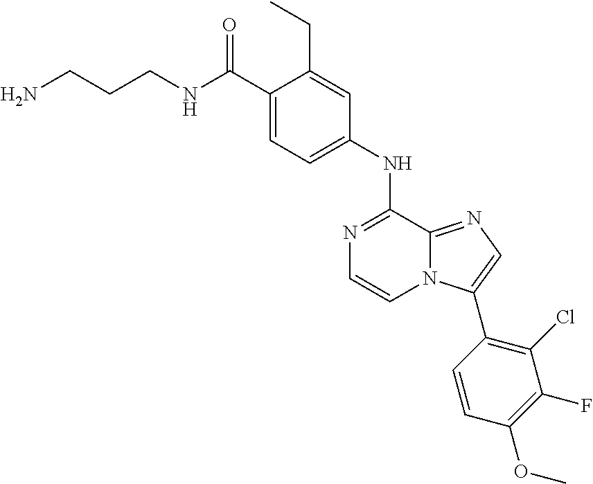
C1=C(C(NCCCN)=O)C(CC)=CC(NC2=NC=CN3C2=NC=C3C2=C(Cl)C(F)=C(OC)C=C2)=C1
